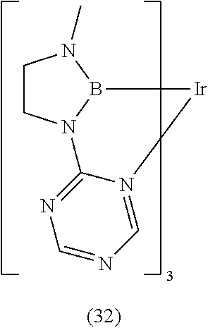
C1CN2B(N1C)[Ir]N1=CN=CN=C21
